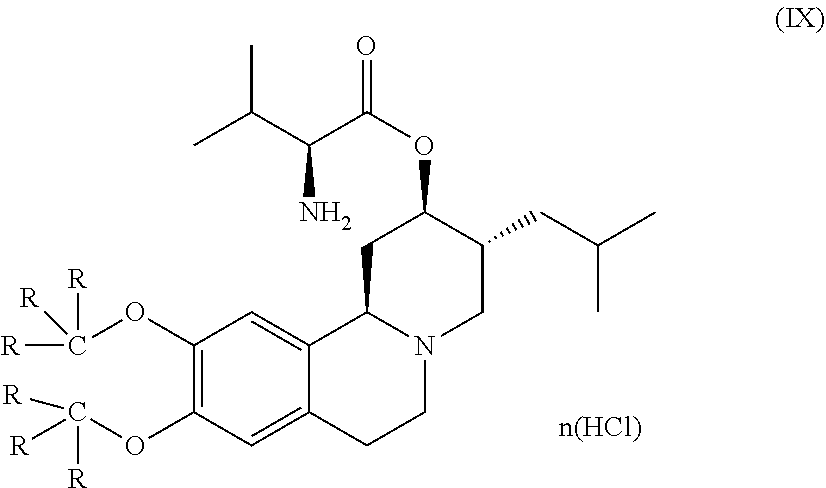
C1(OC([R])([R])[R])=C(OC([R])([R])[R])C=C2C(=C1)C1N(CC2)CC(CC(C)C)C(OC(=O)C(C(C)C)N)C1
